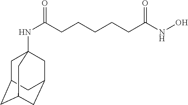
N(C(CCCCCC(NO)=O)=O)C12CC3CC(CC(C1)C3)C2
